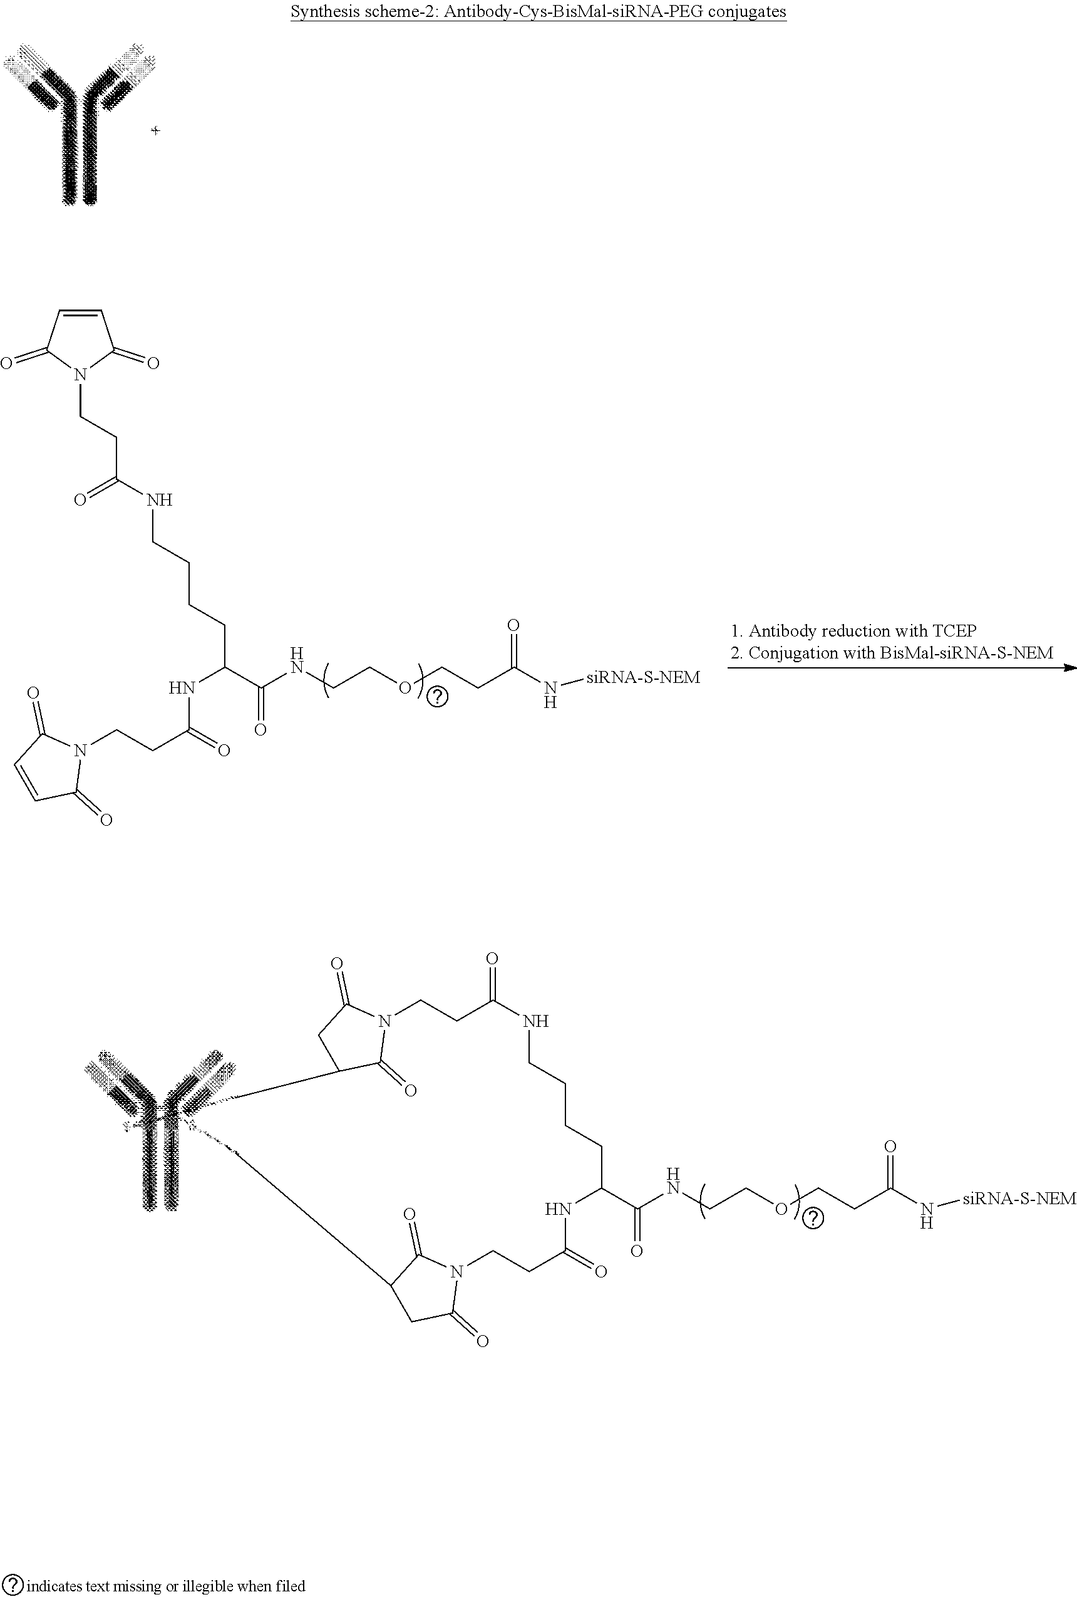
N(C(=O)CCN1C(=O)C=CC1=O)C(C(=O)NCCOCCC(N[siRNA-S-NEM])=O)CCCCNC(CCN1C(=O)C=CC1=O)=O.N(C(=O)CCN1C(=O)C(C)CC1=O)C(C(=O)NCCOCCC(N[siRNA-S-NEM])=O)CCCCNC(CCN1C(=O)CC(C)C1=O)=O
